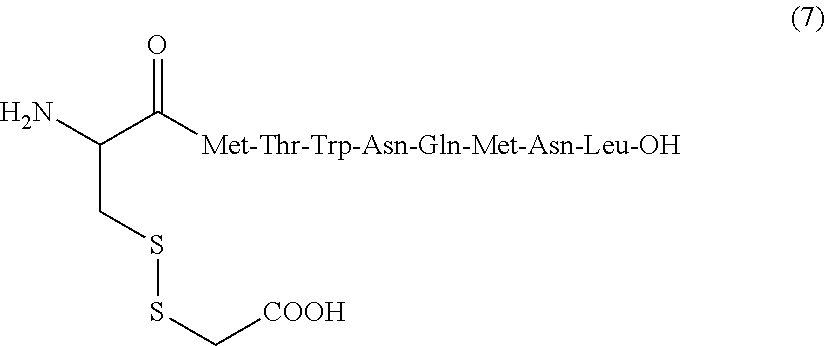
NC(C([Met-Thr-Trp-Asn-Gln-Met-Asn-Leu-OH])=O)CSSC[COOH]
